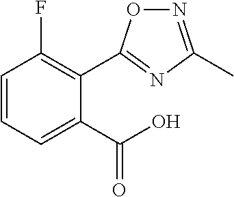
C1=CC=C(C(O)=O)C(C2=NC(C)=NO2)=C1F
